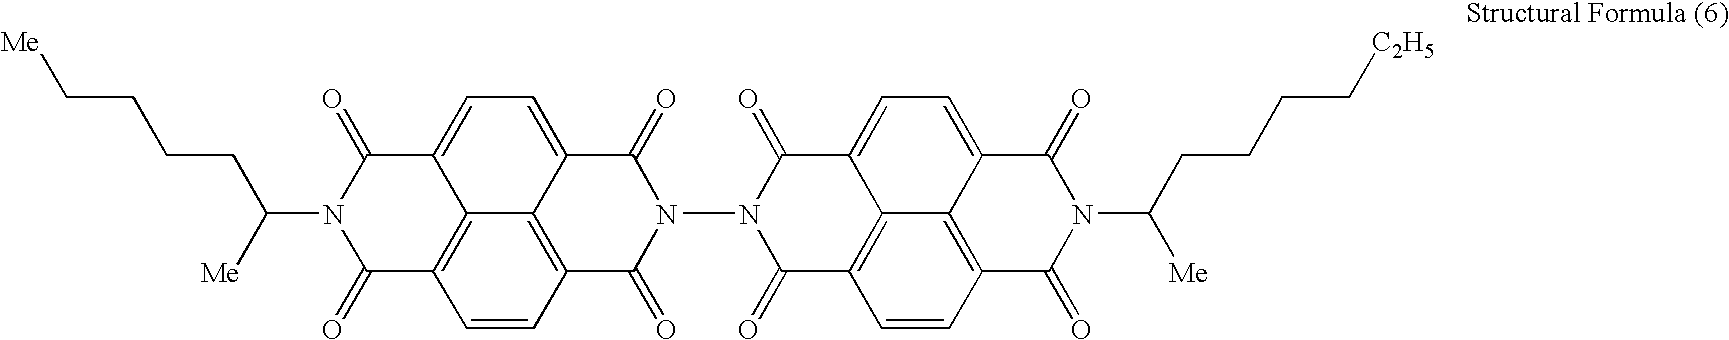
[Me]CCCCC(N1C(=O)C2=C3C(=CC=C4C3=C(C=C2)C(=O)N(N2C(=O)C3=C5C(=CC=C6C5=C(C=C3)C(=O)N(C(CCCC[C2H5])[Me])C6=O)C2=O)C4=O)C1=O)[Me]
